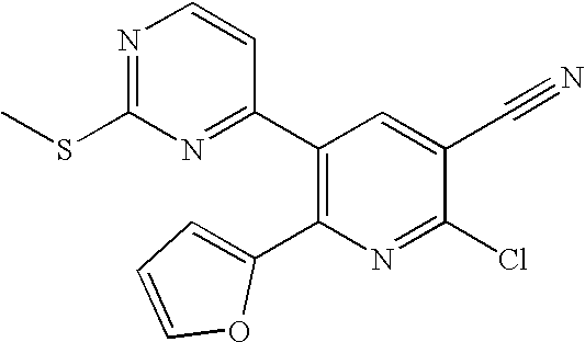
N1=C(SC)N=C(C2=C(C3=CC=CO3)N=C(Cl)C(C#N)=C2)C=C1
